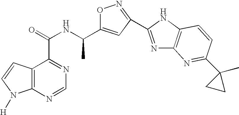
C12=C(N=CN=C1C(=O)NC(C1=CC(C3=NC4=C(N3)C=CC(C3(C)CC3)=N4)=NO1)C)N([H])C=C2
